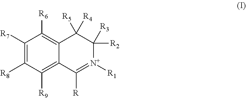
C1([R7])=C([R8])C([R9])=C2C(=C1[R6])C([R5])([R4])C([R2])([R3])[N+]([R1])=C2[R]
